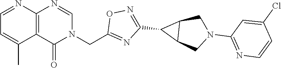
C12=C(N=CN(CC3=NC(C4C5C4CN(C4=NC=CC(Cl)=C4)C5)=NO3)C1=O)N=CC=C2C
